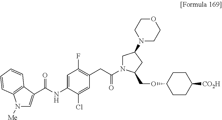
N1([Me])C=C(C(NC2=CC(F)=C(CC(=O)N3CC(N4CCOCC4)CC3COC3CCC([CO2H])CC3)C=C2Cl)=O)C2=C1C=CC=C2
